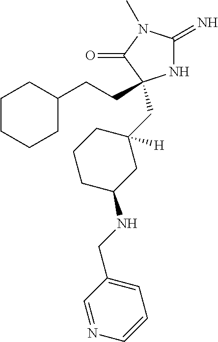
N1C(=N)N(C)C(=O)C1(CCC1CCCCC1)CC1([H])CCCC(NCC2=CC=CN=C2)C1
